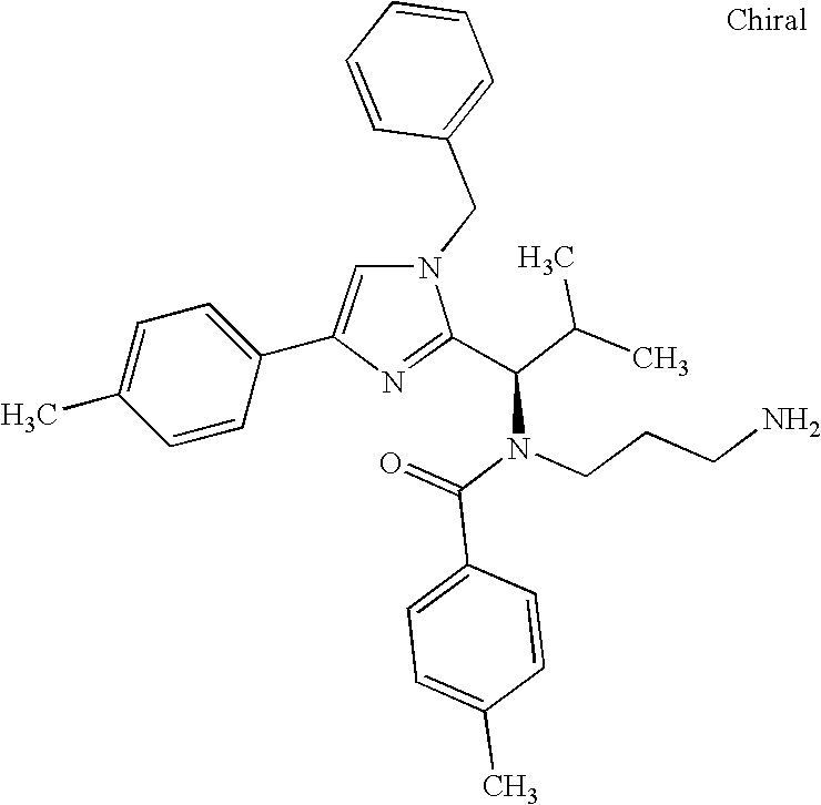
N1(CC2=CC=CC=C2)C=C(C2=CC=C(C)C=C2)N=C1C(C(C)C)N(C(=O)C1=CC=C(C)C=C1)CCCN
